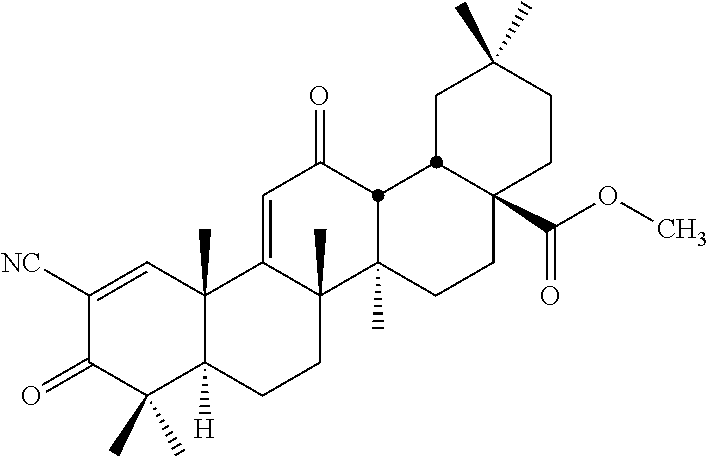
C1([NC])=CC2(C)C([H])(C(C)(C)C1=O)CCC1(C)C2=CC(=O)C2C1(C)CCC1(C(OC)=O)C2CC(C)(C)CC1
